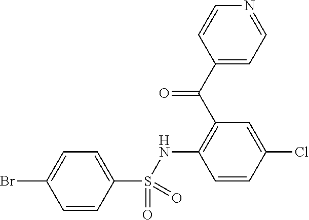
C1=CC(Cl)=CC(C(C2=CC=NC=C2)=O)=C1NS(C1=CC=C(Br)C=C1)(=O)=O
